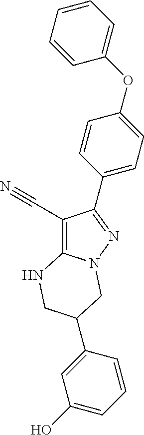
C1(C2CNC3=C(C#N)C(C4=CC=C(OC5=CC=CC=C5)C=C4)=NN3C2)=CC(O)=CC=C1
